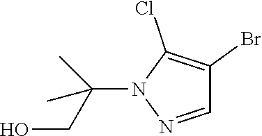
C1=NN(C(CO)(C)C)C(Cl)=C1Br
